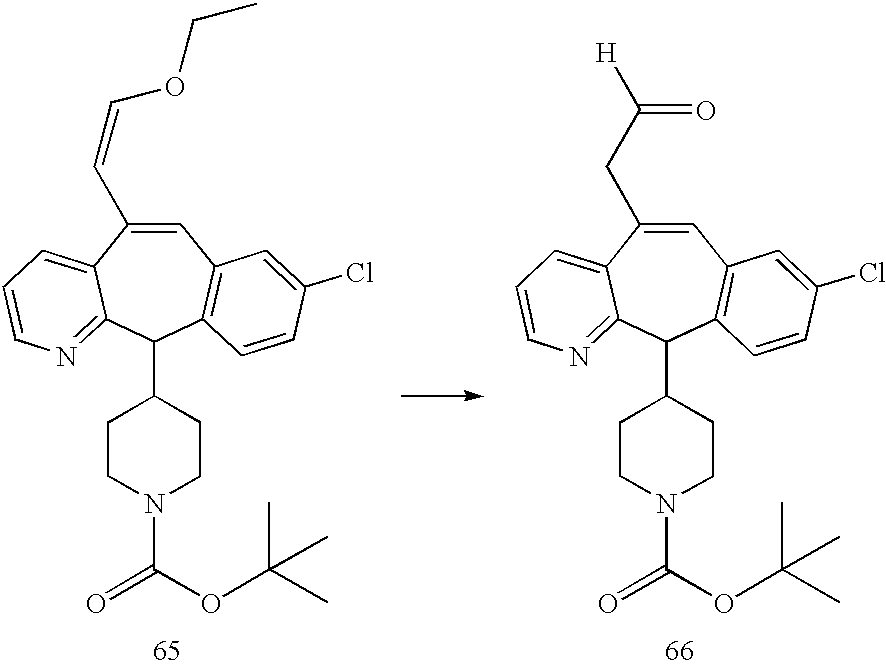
C1=C(CC(=O)[H])C2=CC=CN=C2C(C2CCN(C(OC(C)(C)C)=O)CC2)C2=C1C=C(Cl)C=C2.C1=C(C=COCC)C2=CC=CN=C2C(C2CCN(C(OC(C)(C)C)=O)CC2)C2=C1C=C(Cl)C=C2
